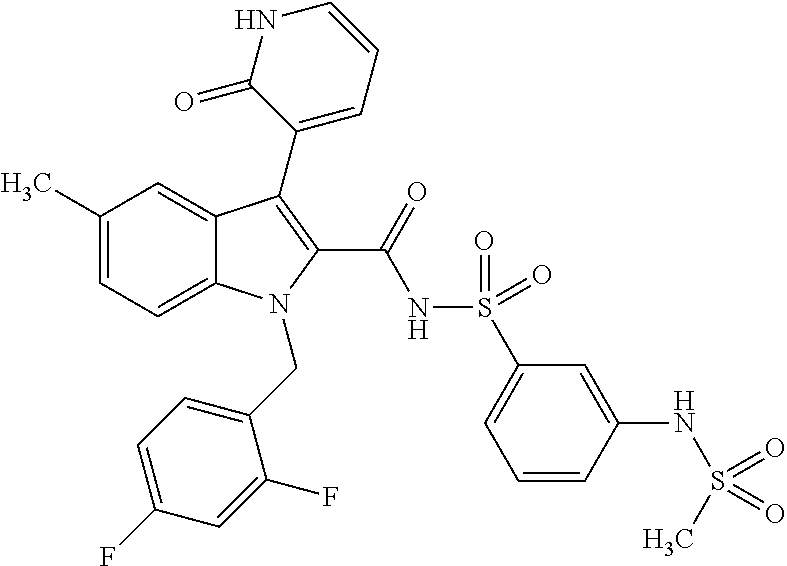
C1(C)=CC=C2C(=C1)C(C1=CC=CNC1=O)=C(C(=O)NS(=O)(=O)C1=CC=CC(NS(C)(=O)=O)=C1)N2CC1=CC=C(F)C=C1F
